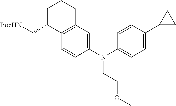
C12=C(C=CC(N(C3=CC=C(C4CC4)C=C3)CCOC)=C1)C(C[BocHN])CCC2
